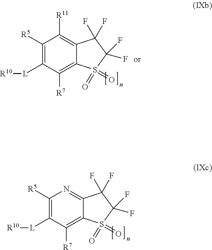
C1([R5])=C([L][R10])C([R7])=C2C(=N1)C(F)(F)C(F)(F)S2(=O)=O.C1([R5])=C([L][R10])C([R7])=C2C(=C1[R11])C(F)(F)C(F)(F)S2(=O)=O
